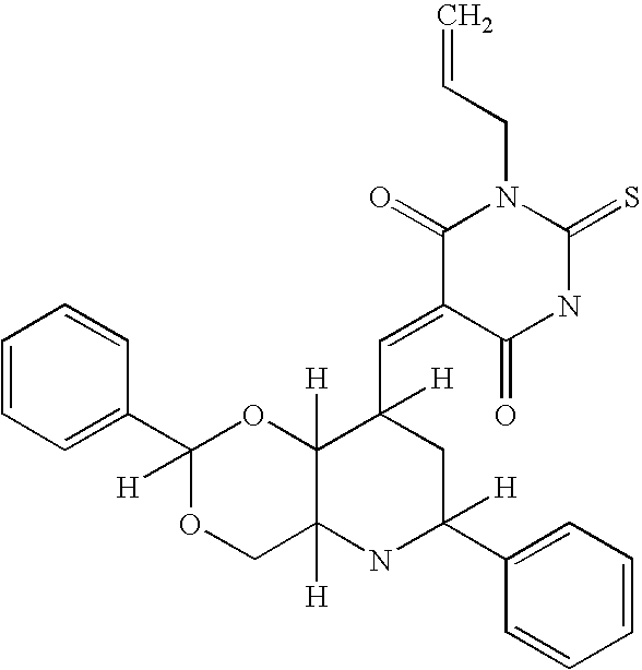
C=CCN1C(=O)C(=CC2([H])C3([H])C([H])(NC(C4=CC=CC=C4)([H])C2)COC(C2=CC=CC=C2)([H])O3)C(=O)NC1=S
